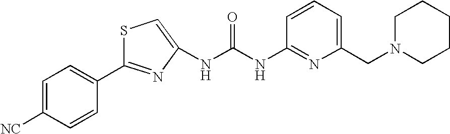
C1=CC=C(CN2CCCCC2)N=C1NC(NC1=CSC(C2=CC=C([NC])C=C2)=N1)=O
